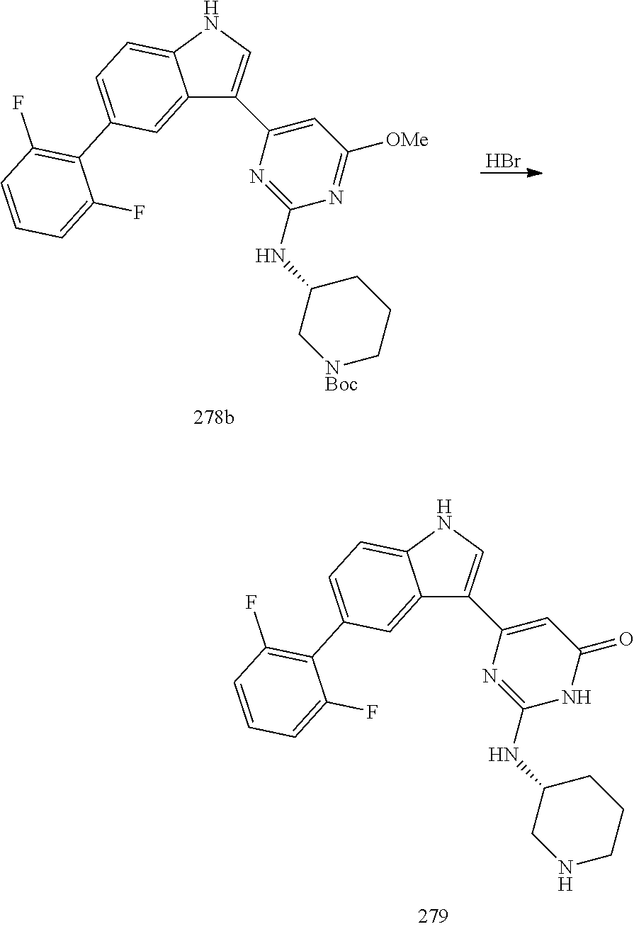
C12=CC(C3=C(F)C=CC=C3F)=CC=C1NC=C2C1=CC([OMe])=NC(NC2C[NBoc]CCC2)=N1.Br.C12=CC(C3=C(F)C=CC=C3F)=CC=C1NC=C2C1=CC(=O)NC(NC2CNCCC2)=N1
